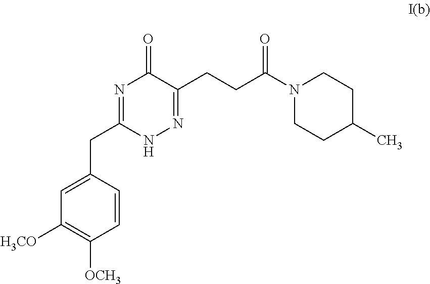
C1=CC(CC2=NC(=O)C(CCC(N3CCC(C)CC3)=O)=NN2)=CC([H3CO])=C1[OCH3]
